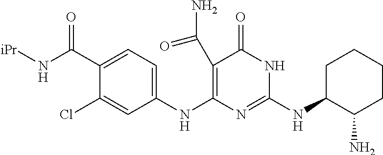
C1(C(=O)N[iPr])=CC=C(NC2=C(C(=O)N)C(=O)NC(NC3C(N)CCCC3)=N2)C=C1Cl
